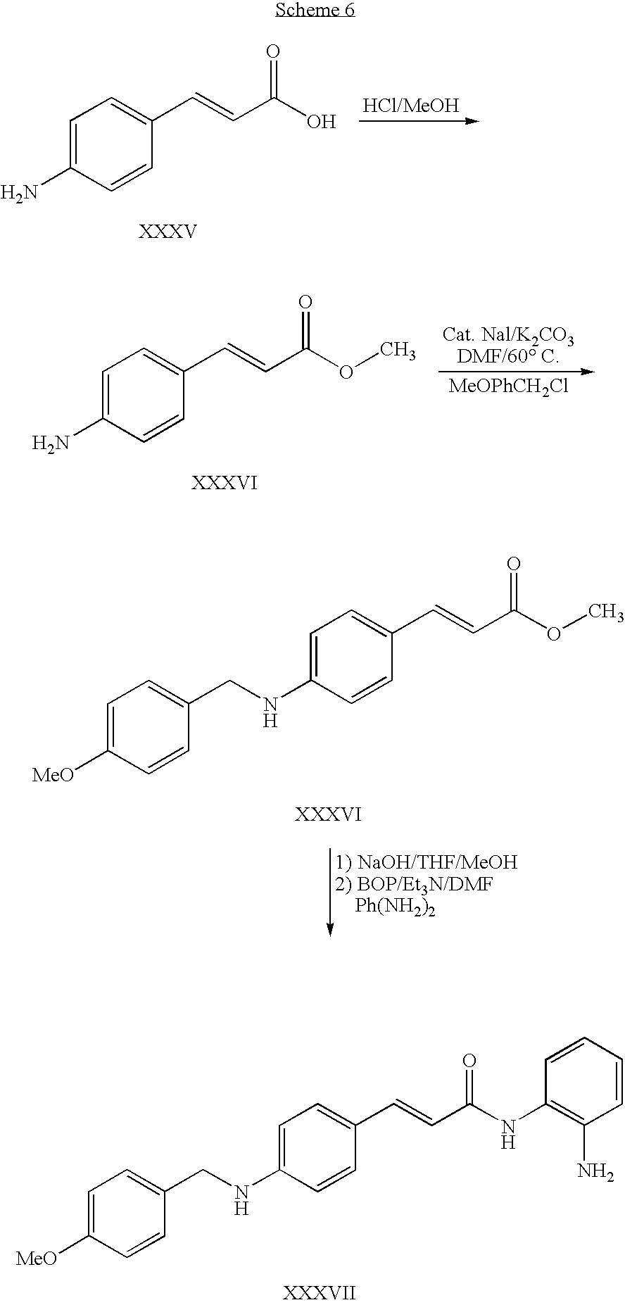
C1=C(N)C=CC(C=CC(O)=O)=C1.C1=C(N)C=CC(C=CC(OC)=O)=C1.C1=C([MeO])C=CC(CNC2=CC=C(C=CC(OC)=O)C=C2)=C1.C1=C([MeO])C=CC(CNC2=CC=C(C=CC(NC3=C(N)C=CC=C3)=O)C=C2)=C1
